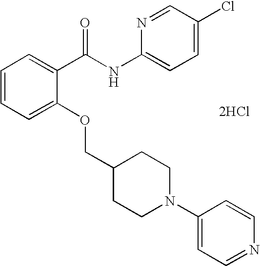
C1=CC=C(OCC2CCN(C3=CC=NC=C3)CC2)C(C(NC2=CC=C(Cl)C=N2)=O)=C1.[2HCl]
